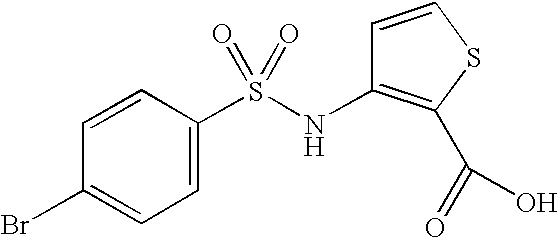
C1=CC(S(NC2=C(C(=O)O)SC=C2)(=O)=O)=CC=C1Br
